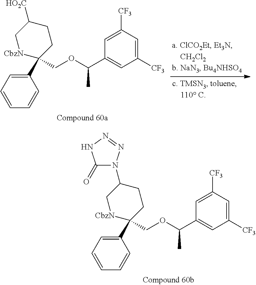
C1(C2(COC(C3=CC([CF3])=CC([CF3])=C3)C)CCC(N3C(=O)NN=N3)C[CbzN]2)=CC=CC=C1.C1(C2(COC(C3=CC([CF3])=CC([CF3])=C3)C)CCC([HO2C])C[CbzN]2)=CC=CC=C1
